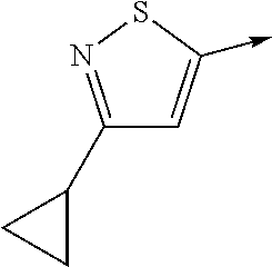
C1(C2CC2)=NSC(->C)=C1
